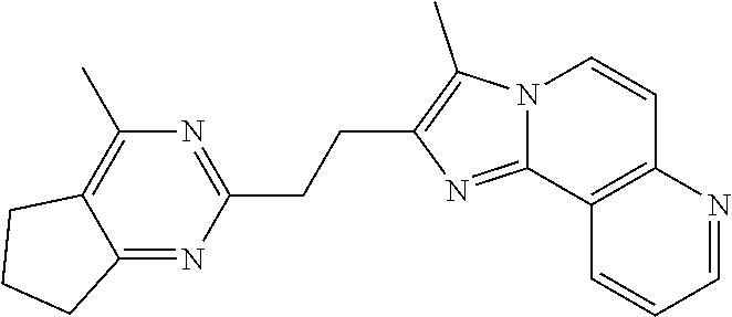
C12=NC(CCC3=C(C)N4C(=N3)C3=C(C=C4)N=CC=C3)=NC(C)=C1CCC2
